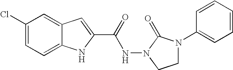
C12=CC=C(Cl)C=C1C=C(C(=O)NN1C(=O)N(C3=CC=CC=C3)CC1)N2
